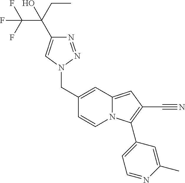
FC(C(CC)(O)C1=CN(CC2=CC3=CC(C#N)=C(C4=CC=NC(C)=C4)N3C=C2)N=N1)(F)F
